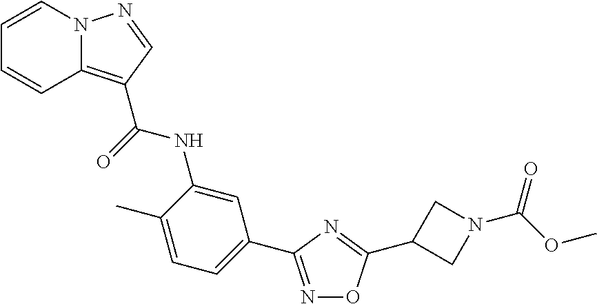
N1=C(C2=CC=C(C)C(NC(=O)C3=C4N(N=C3)C=CC=C4)=C2)N=C(C2CN(C(=O)OC)C2)O1
